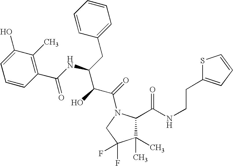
C1(C)(C)C(C(NCCC2=CC=CS2)=O)N(C(=O)C(C(NC(C2=C(C)C(O)=CC=C2)=O)CC2=CC=CC=C2)O)CC1(F)F
